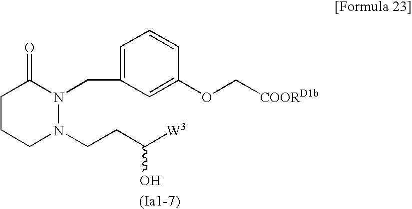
C1CCN(CCC([W3])O)N(CC2=CC=CC(OC[COORD1b])=C2)C1=O
